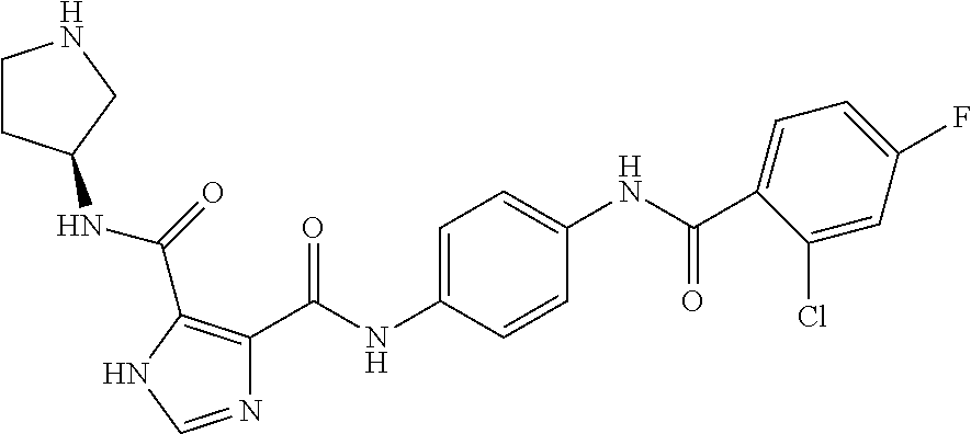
N1=CNC(C(=O)NC2CCNC2)=C1C(NC1=CC=C(NC(C2=CC=C(F)C=C2Cl)=O)C=C1)=O
